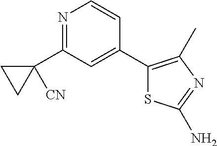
N1=C(C2([CN])CC2)C=C(C2=C(C)N=C(N)S2)C=C1
